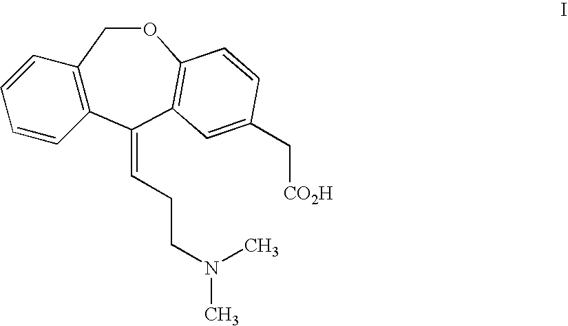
C12=C(C(=CCCN(C)C)C3=C(OC1)C=CC(C[CO2H])=C3)C=CC=C2
